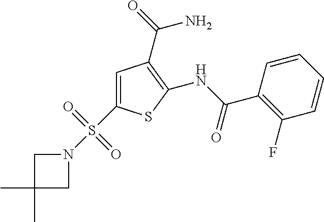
C1(NC(=O)C2=C(F)C=CC=C2)=C(C(=O)N)C=C(S(N2CC(C)(C)C2)(=O)=O)S1
